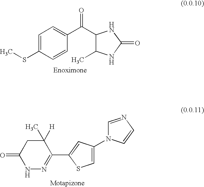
C1=C(SC)C=CC(C(C2C(C)NC(=O)N2)=O)=C1.C1(=O)NN=C(C2=CC(N3C=NC=C3)=CS2)C([H])(C)C1
